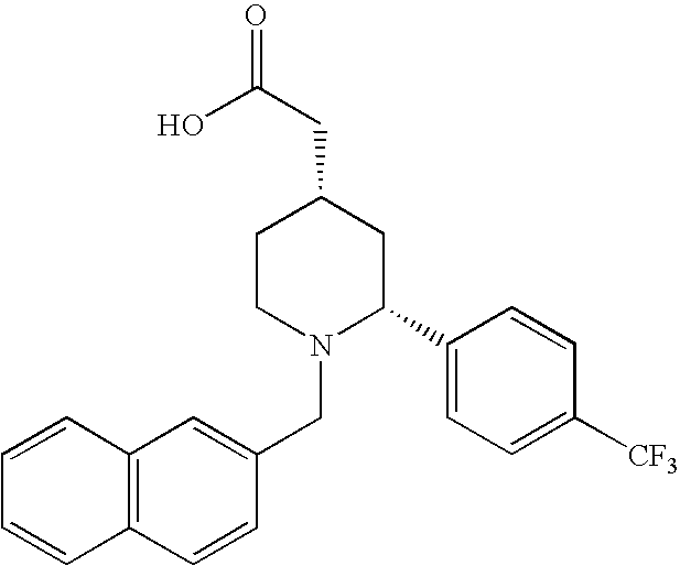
C12=C(C=CC(CN3C(C4=CC=C([CF3])C=C4)CC(CC(=O)O)CC3)=C1)C=CC=C2
